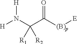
[H]N(C(C([(B)p][E])=O)([R1])[R2])[H]
